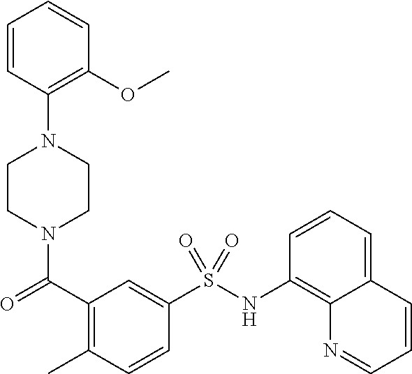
C1CN(C(=O)C2=C(C)C=CC(S(NC3=C4C(=CC=C3)C=CC=N4)(=O)=O)=C2)CCN1C1=C(OC)C=CC=C1
